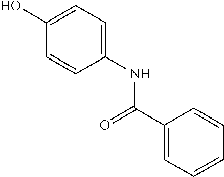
C1(NC(C2=CC=CC=C2)=O)=CC=C(O)C=C1
